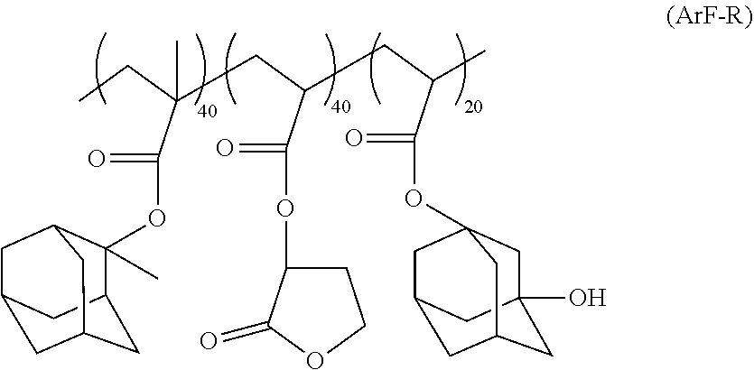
O=C(C(CC)(C)CC(C(=O)OC1CCOC1=O)CC(C(=O)OC12CC3(O)CC(CC(C1)C3)C2)C)OC1(C)C2CC3CC(CC1C3)C2
